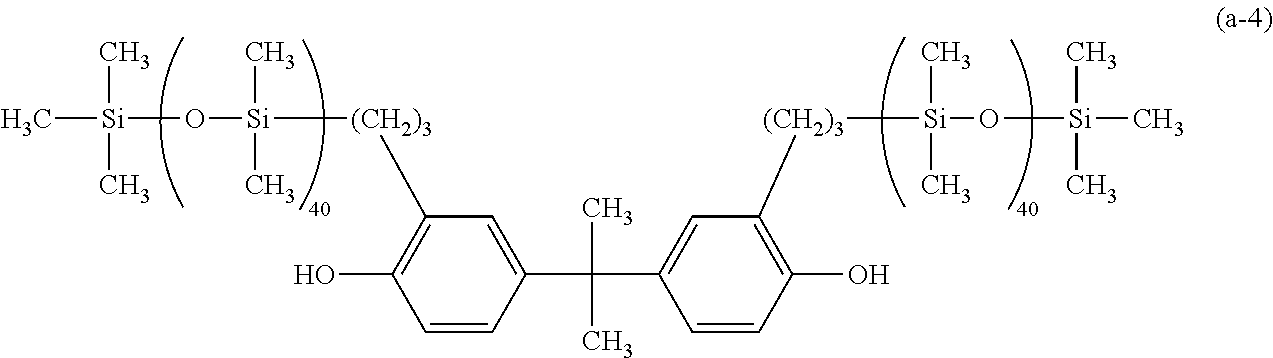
C[Si](O[Si]([(CH2)3]C1=C(O)C=CC(C(C2=CC([(CH2)3][Si](O[Si](C)(C)C)(C)C)=C(O)C=C2)(C)C)=C1)(C)C)(C)C
